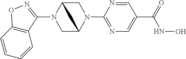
C1C2N(C3=NOC4=C3C=CC=C4)CC(N1C1=NC=C(C(=O)NO)C=N1)C2
